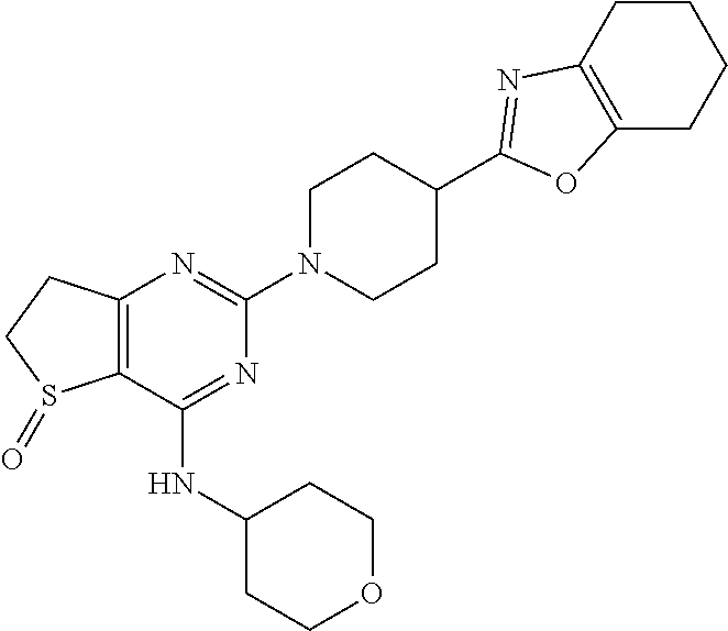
C12=C(CCS1=O)N=C(N1CCC(C3=NC4=C(CCCC4)O3)CC1)N=C2NC1CCOCC1
